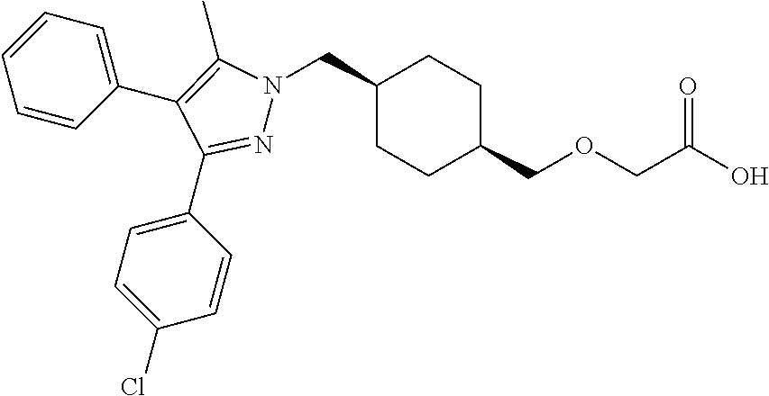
C1(CN2N=C(C3=CC=C(Cl)C=C3)C(C3=CC=CC=C3)=C2C)CCC(COCC(O)=O)CC1
